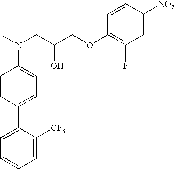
C1=C(C2=CC=C(N(CC(O)COC3=C(F)C=C([NO2])C=C3)C)C=C2)C([CF3])=CC=C1
